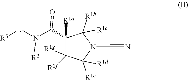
C1([R1a])(C(N([L1][R3])[R2])=O)C([R1f])([R1g])C([R1e])([R1d])N(C#N)C1([R1b])[R1c]
